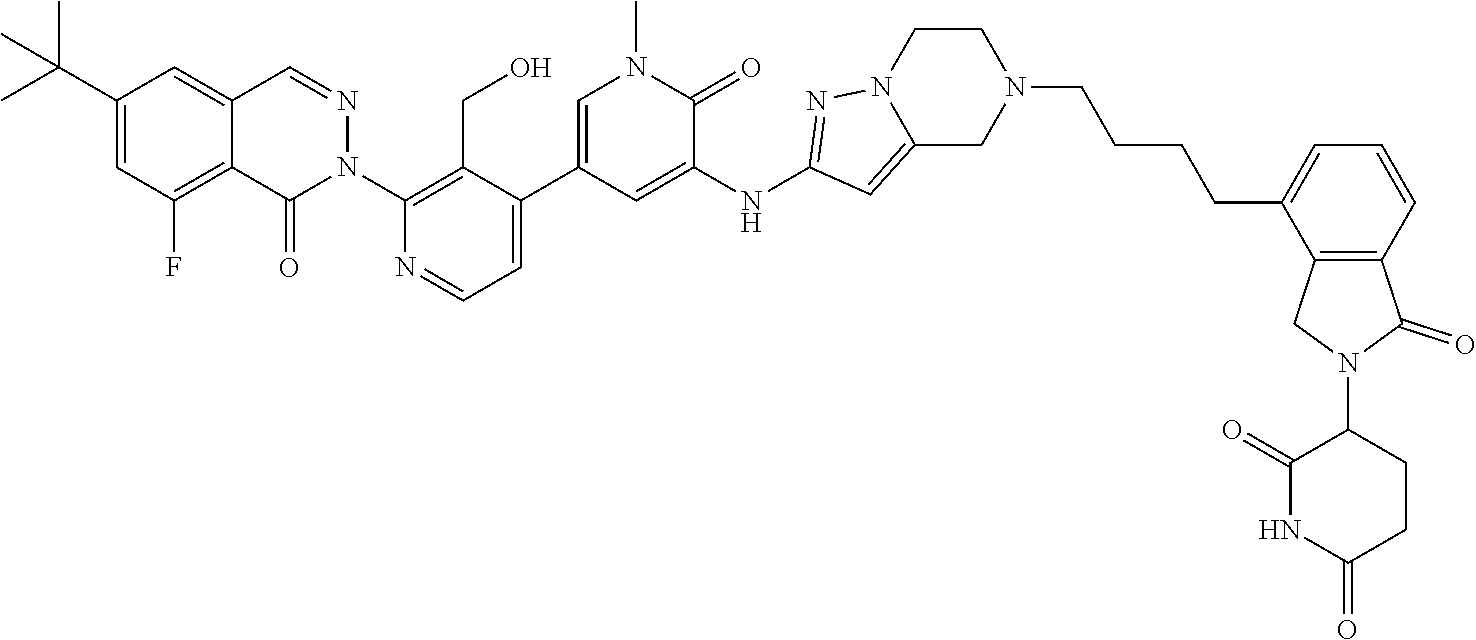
C1(=O)CCC(N2CC3=C(C=CC=C3CCCCN3CC4=CC(NC5=CC(C6=CC=NC(N7N=CC8=CC(C(C)(C)C)=CC(F)=C8C7=O)=C6CO)=CN(C)C5=O)=NN4CC3)C2=O)C(=O)N1
